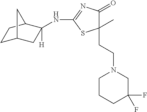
C1C2CC(NC3=NC(=O)C(C)(CCN4CCCC(F)(F)C4)S3)([H])C(C1)C2
